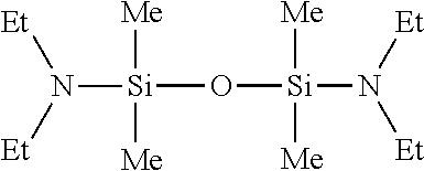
[Si](O[Si](N([Et])[Et])([Me])[Me])([Me])([Me])N([Et])[Et]
